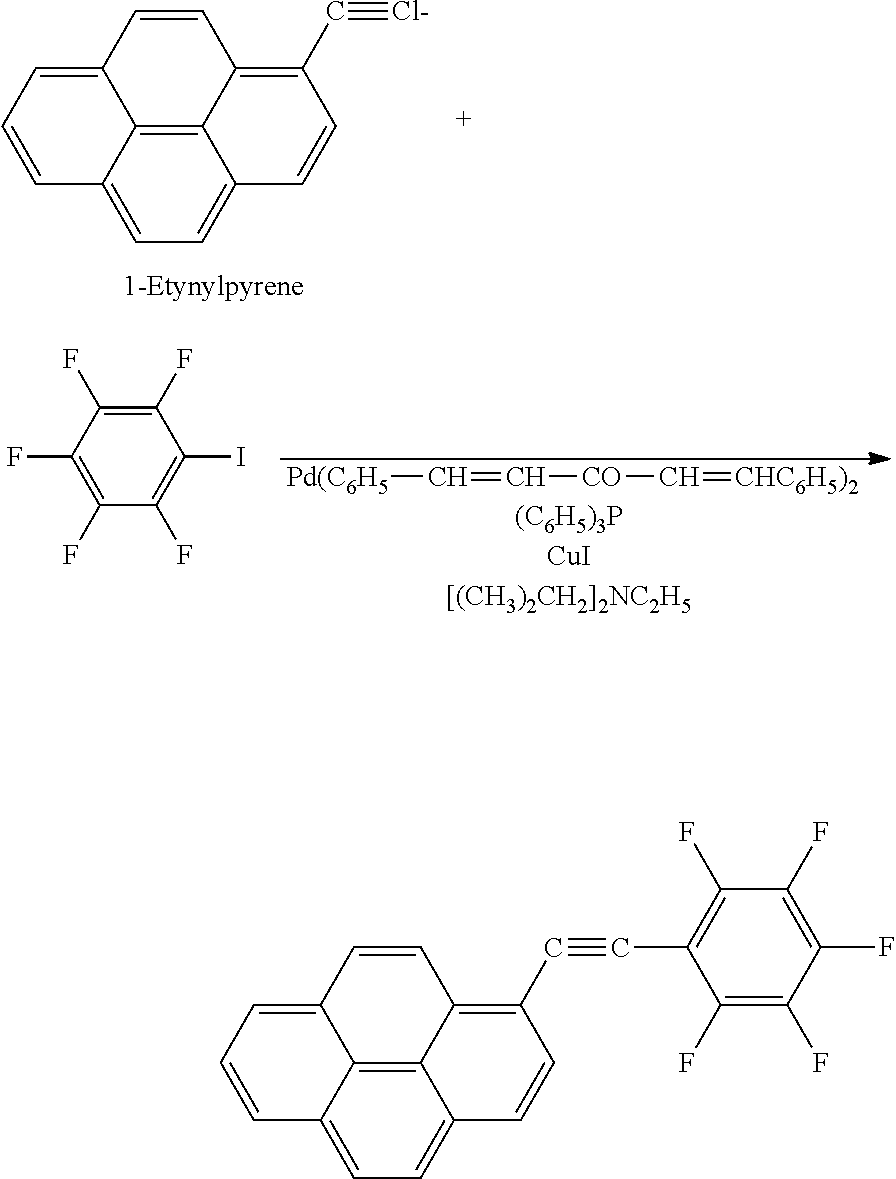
C12=C3C4=CC=C1C=CC(C#[Cl-])=C2C=CC3=CC=C4.[Pd(C6H5]C=C[CO]C=[CHC6H5)2].C1(I)=C(F)C(F)=C(F)C(F)=C1F.C12=C3C4=CC=C1C=CC(C#CC1=C(F)C(F)=C(F)C(F)=C1F)=C2C=CC3=CC=C4
